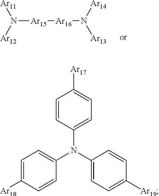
N([Ar15][Ar16]N([Ar13])[Ar14])([Ar12])[Ar11].C1=CC(N(C2=CC=C([Ar19])C=C2)C2=CC=C([Ar18])C=C2)=CC=C1[Ar17]
